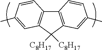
C12=C(C=C(C)C=C1)C([C8H17])([C8H17])C1=C2C=CC(C)=C1
